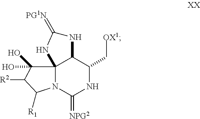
C123N(C(=[NPG2])NC(C[OX1])C1NC(=[PG1N])N2)C([R1])C([R2])C3(O)O
